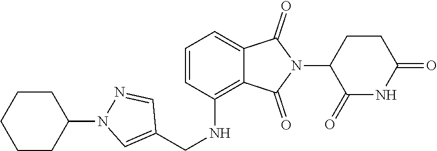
C1(=O)NC(=O)CCC1N1C(=O)C2=CC=CC(NCC3=CN(C4CCCCC4)N=C3)=C2C1=O
